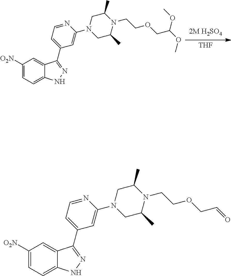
N1=CC=C(C2=NNC3=CC=C([O2N])C=C32)C=C1N1CC(C)N(CCOCC(OC)OC)C(C)C1.[THF].N1=CC=C(C2=NNC3=CC=C([O2N])C=C32)C=C1N1CC(C)N(CCOCC=O)C(C)C1
